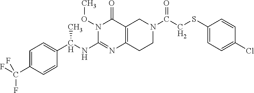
C1=C(C(F)(F)F)C=CC(C(C)NC2=NC3=C(C(=O)N2OC)CN(C(=O)CSC2=CC=C(Cl)C=C2)CC3)=C1
